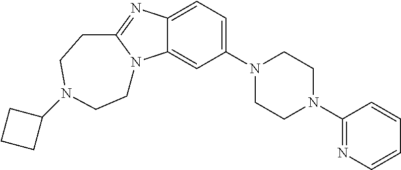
C12=CC(N3CCN(C4=NC=CC=C4)CC3)=CC=C1N=C1N2CCN(C2CCC2)CC1
